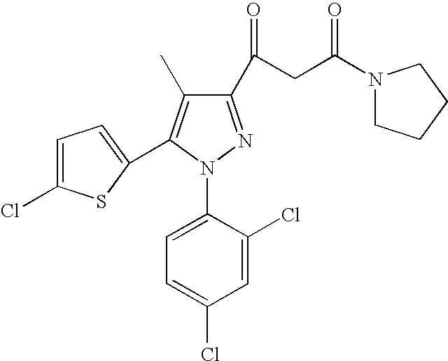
C1=C(Cl)C(N2N=C(C(CC(N3CCCC3)=O)=O)C(C)=C2C2=CC=C(Cl)S2)=CC=C1Cl
